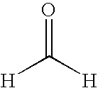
[H]C([H])=O
